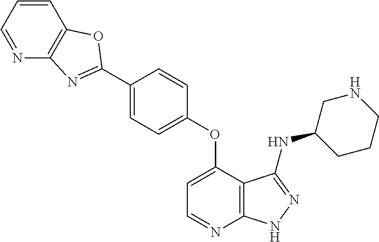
C1(C2=NC3=C(C=CC=N3)O2)=CC=C(OC2=CC=NC3=C2C(NC2CCCNC2)=NN3)C=C1
